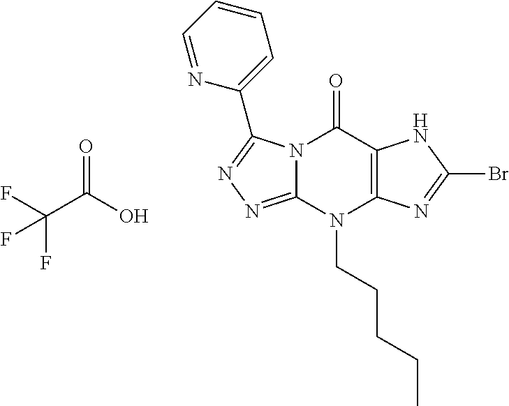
N12C(=NN=C1C1=CC=CC=N1)N(CCCCC)C1=C(C2=O)NC(Br)=N1.FC(C(O)=O)(F)F
